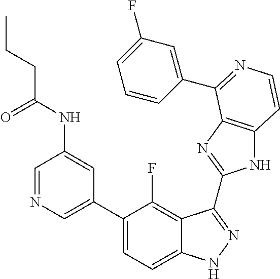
C1=C(C2=CC=C3C(=C2F)C(C2=NC4=C(N2)C=CN=C4C2=CC(F)=CC=C2)=NN3)C=C(NC(CCC)=O)C=N1
